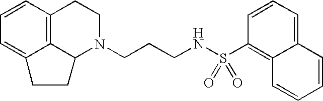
C12=C3C=CC=C1CCC2N(CCCNS(C1=C2C(=CC=C1)C=CC=C2)(=O)=O)CC3
